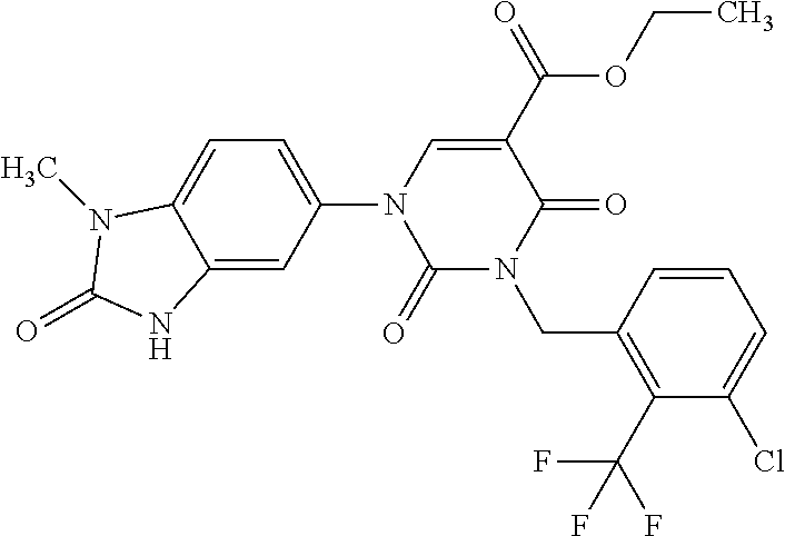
C1(=O)N(CC2=C(C(F)(F)F)C(Cl)=CC=C2)C(=O)C(C(=O)OCC)=CN1C1=CC=C2C(=C1)NC(=O)N2C
